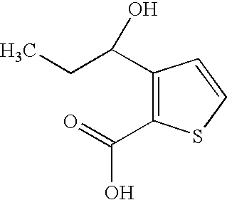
C1(C(CC)O)=C(C(=O)O)SC=C1
